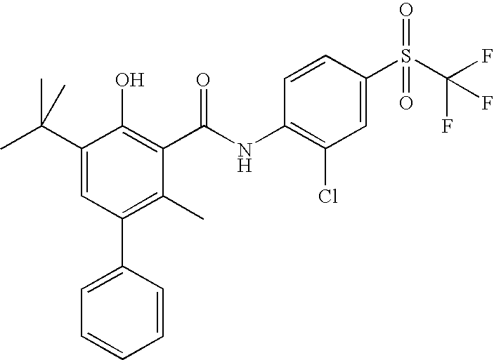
C1=CC(S(C(F)(F)F)(=O)=O)=CC(Cl)=C1NC(C1=C(O)C(C(C)(C)C)=CC(C2=CC=CC=C2)=C1C)=O
